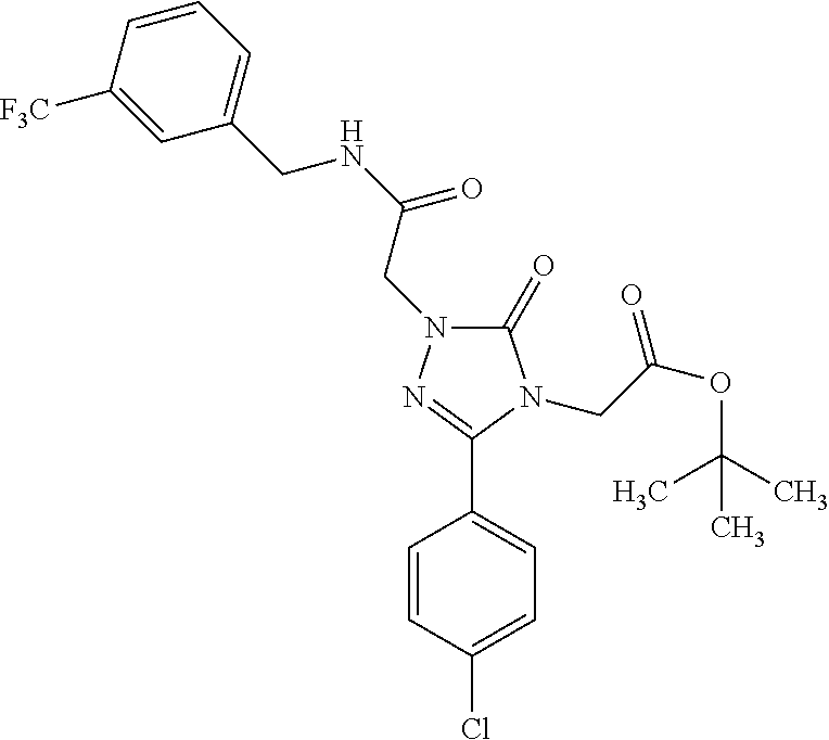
C1(=O)N(CC(NCC2=CC=CC([F3C])=C2)=O)N=C(C2=CC=C(Cl)C=C2)N1CC(=O)OC(C)(C)C
